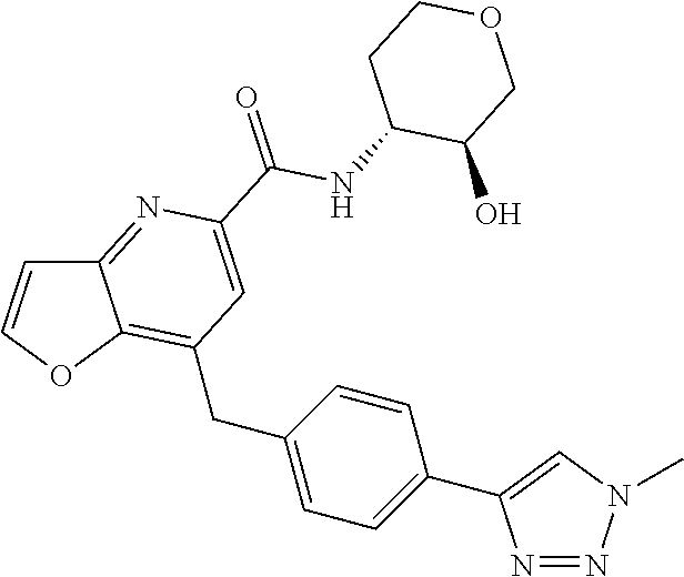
N1=NN(C)C=C1C1=CC=C(CC2=C3C(=NC(C(NC4C(O)COCC4)=O)=C2)C=CO3)C=C1
